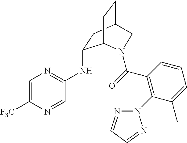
C1=C([F3C])N=CC(NC2CC3CCC2N(C(=O)C2=C(N4N=CC=N4)C(C)=CC=C2)C3)=N1
